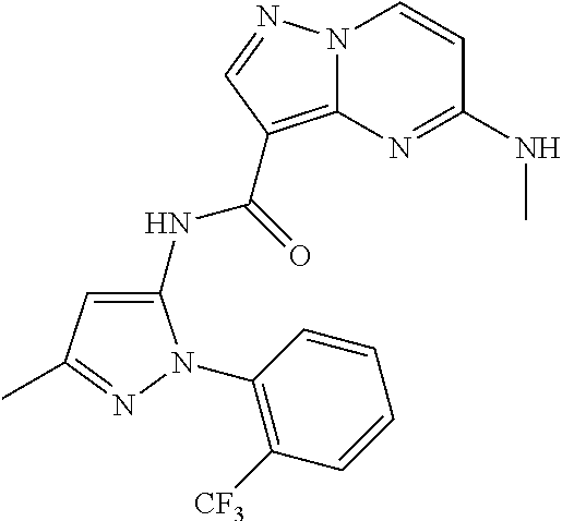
N12C(=C(C(=O)NC3=CC(C)=NN3C3=C([CF3])C=CC=C3)C=N1)N=C(NC)C=C2
